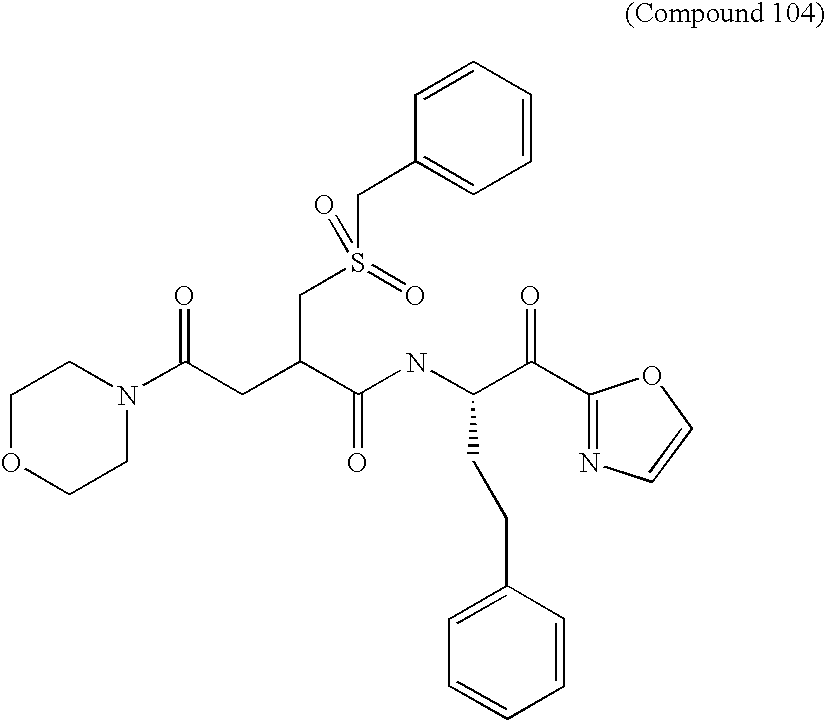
O=C(CC(CS(CC1=CC=CC=C1)(=O)=O)C(NC(C(=O)C1=NC=CO1)CCC1=CC=CC=C1)=O)N1CCOCC1
